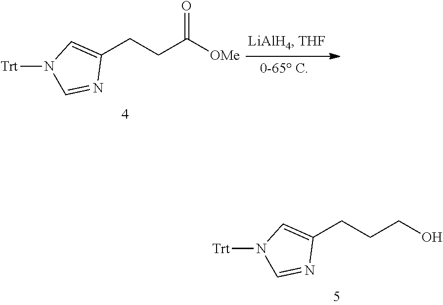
C1(CCCO)=CN([Trt])C=N1.C1(CCC([OMe])=O)=CN([Trt])C=N1
